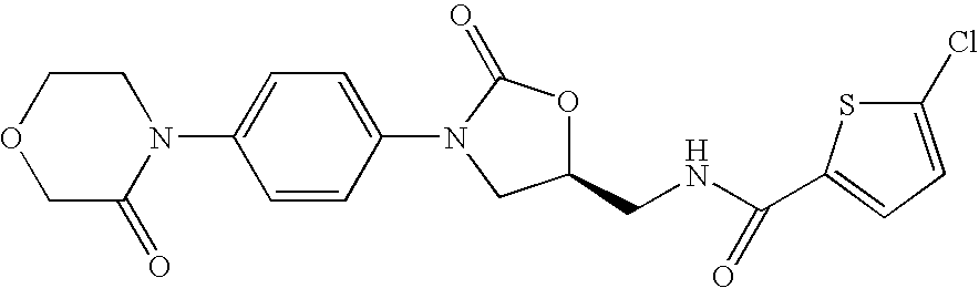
C1(CNC(=O)C2=CC=C(Cl)S2)OC(=O)N(C2=CC=C(N3CCOCC3=O)C=C2)C1
